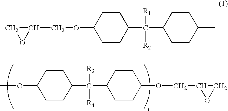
COC1CCC(C(C2CCC(OCC3OC3)CC2)([R3])[R4])CC1.C1(COC2CCC(C(C3CCC(C)CC3)([R1])[R2])CC2)CO1
